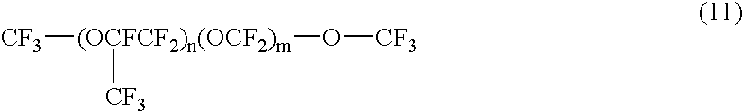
[CF3][(OCFCF2)n(OCF2)m](O[CF3])[CF3]
